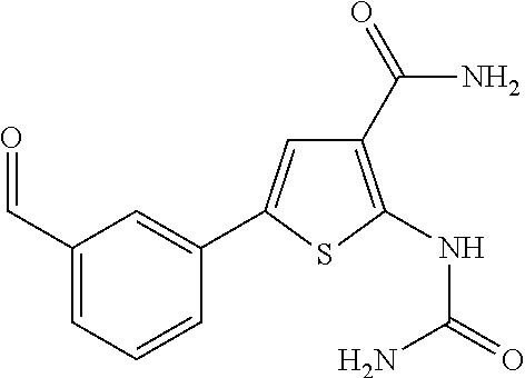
C1(C(=O)N)=C(NC(=O)N)SC(C2=CC(C=O)=CC=C2)=C1
